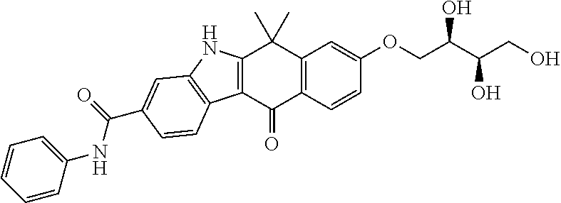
C12=C(C=CC(OCC(C(CO)O)O)=C1)C(=O)C1=C(C2(C)C)NC2=C1C=CC(C(=O)NC1=CC=CC=C1)=C2
